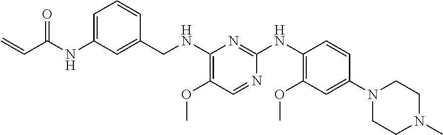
C1=C(NC(C=C)=O)C=C(CNC2=C(OC)C=NC(NC3=C(OC)C=C(N4CCN(C)CC4)C=C3)=N2)C=C1
